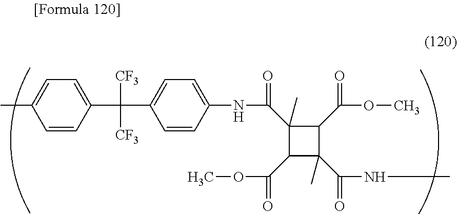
CC1=CC=C(C([CF3])([CF3])C2=CC=C(NC(C3(C)C(C(OC)=O)C(C)(C(NC)=O)C3C(OC)=O)=O)C=C2)C=C1
